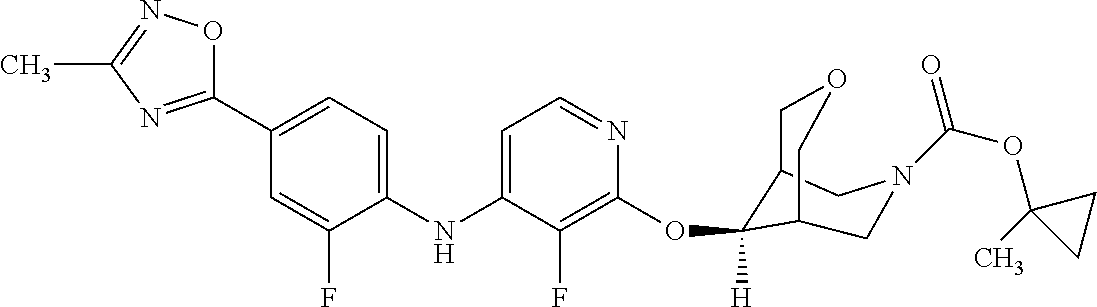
C1(NC2=CC=NC(OC3([H])C4COCC3CN(C(OC3(C)CC3)=O)C4)=C2F)=CC=C(C2=NC(C)=NO2)C=C1F
